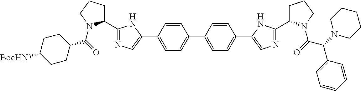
C1(C2=NC=C(C3=CC=C(C4=CC=C(C5=CN=C(C6CCCN6C(=O)C(N6CCCCC6)C6=CC=CC=C6)N5)C=C4)C=C3)N2)CCCN1C(=O)C1CCC([BocHN])CC1
